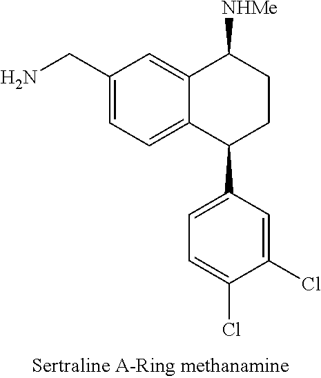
C12=CC(CN)=CC=C1C(C1=CC=C(Cl)C(Cl)=C1)CCC2[NHMe]
